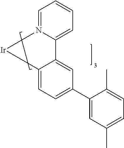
C1=C2N(=CC=C1)[Ir]C1=CC=C(C3=CC(C)=CC=C3C)C=C21
